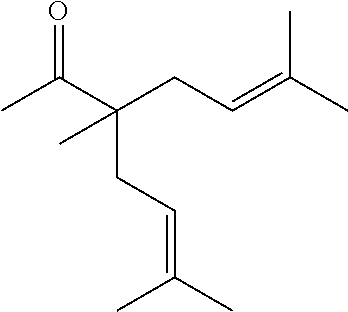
O=C(C(CC=C(C)C)(CC=C(C)C)C)C
